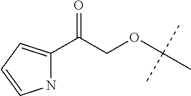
N1C(C(COC(C)(C)C)=O)=CC=C1
